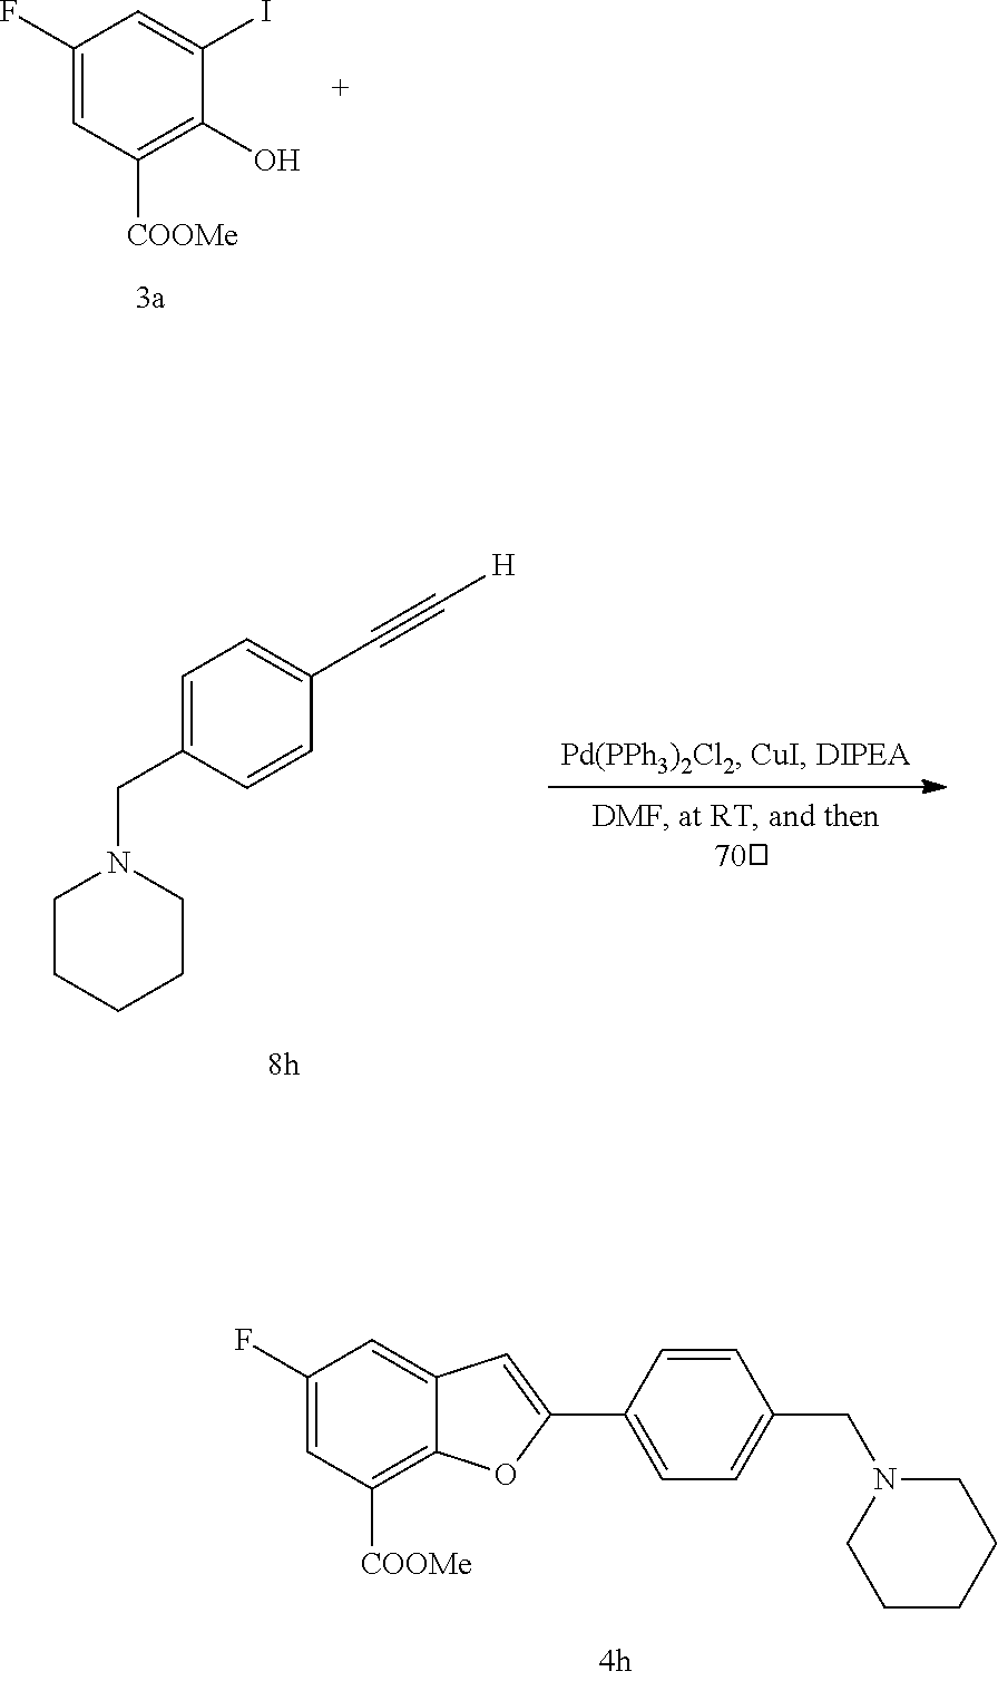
C1(F)=CC([COOMe])=C(O)C(I)=C1.C1(F)=CC([COOMe])=C2C(=C1)C=C(C1=CC=C(CN3CCCCC3)C=C1)O2.N1(CC2=CC=C(C#C[H])C=C2)CCCCC1
